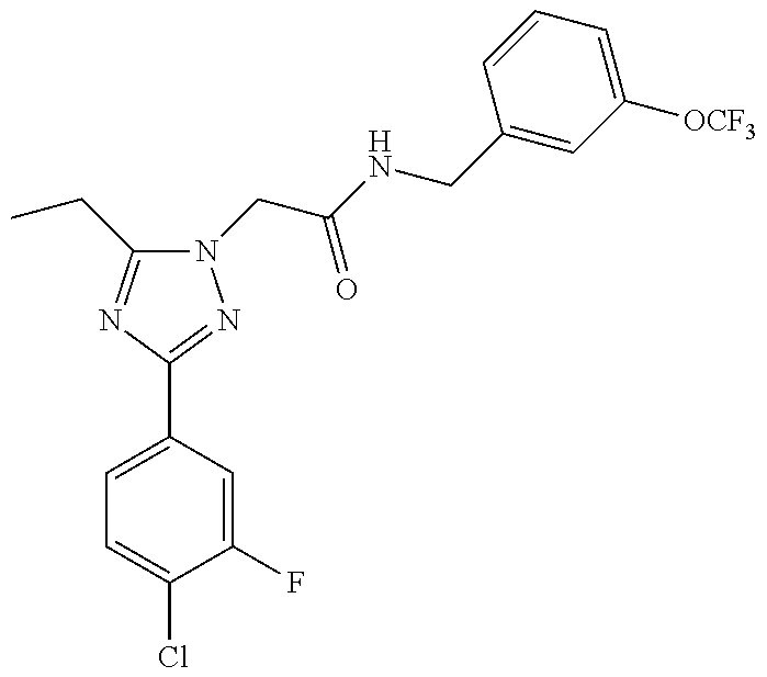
N1(CC(NCC2=CC([OCF3])=CC=C2)=O)C(CC)=NC(C2=CC=C(Cl)C(F)=C2)=N1
